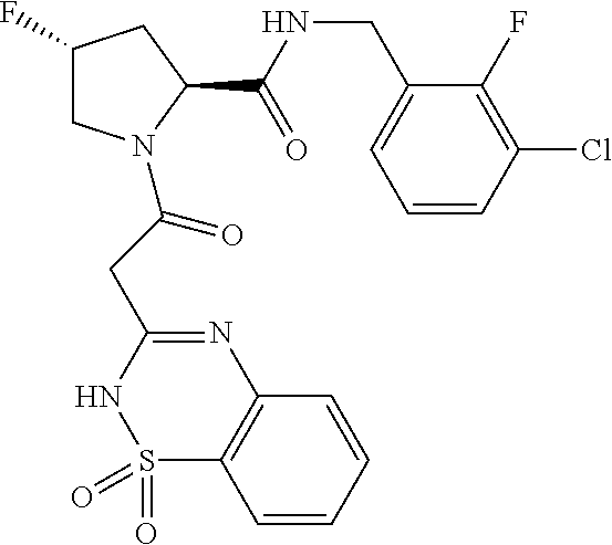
C1(F)CN(C(CC2=NC3=C(S(=O)(=O)N2)C=CC=C3)=O)C(C(NCC2=CC=CC(Cl)=C2F)=O)C1
